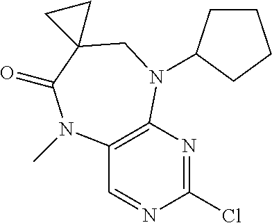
C1(Cl)=NC2=C(C=N1)N(C)C(=O)C1(CN2C2CCCC2)CC1
